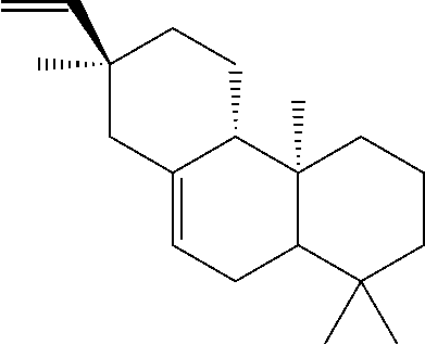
C1(C=C)(C)CC2=CCC3C(C)(C2CC1)CCCC3(C)C
